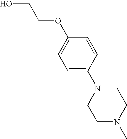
OCCOC1=CC=C(N2CCN(C)CC2)C=C1
